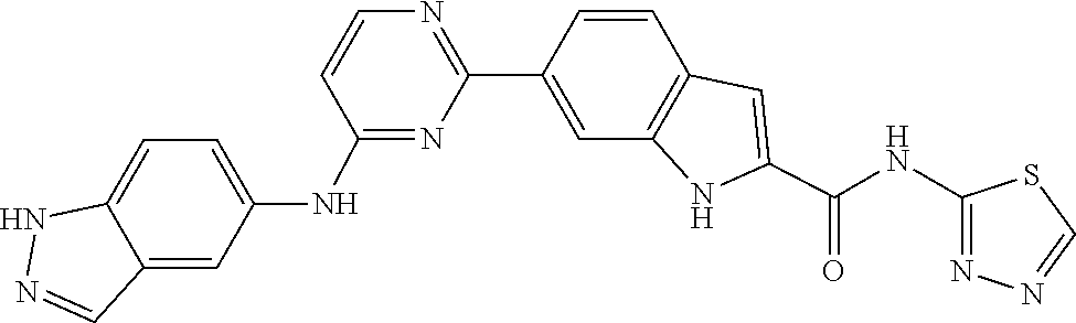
C1=CC2=C(C=C1C1=NC=CC(NC3=CC=C4C(=C3)C=NN4)=N1)NC(C(NC1=NN=CS1)=O)=C2
